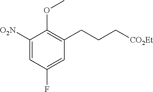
C1([O2N])=CC(F)=CC(CCC[CO2Et])=C1OC
